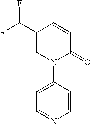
C1=C(C(F)F)C=CC(=O)N1C1=CC=NC=C1
